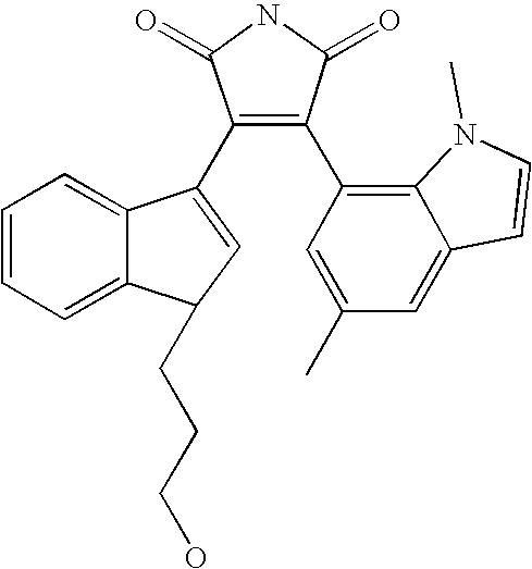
C1=C(C)C=C2C(=C1C1=C(C3=CC(CCCO)C4=CC=CC=C43)C(=O)NC1=O)N(C)C=C2
